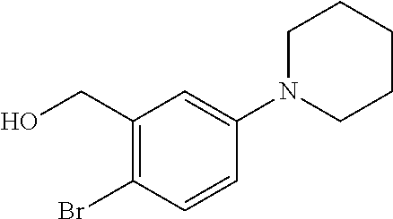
C1(CO)=C(Br)C=CC(N2CCCCC2)=C1
